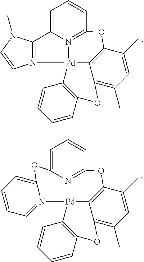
C1=C2N3=C(C=C1)OC1=C4[Pd]3(N3=C2N(C)C=C3)C2=C(C=CC=C2)OC4=C(C)C=C1C.C1=C2N3=C(C=C1)OC1=C4[Pd]3(C3=C(C=CC=C3)OC4=C(C)C=C1C)N1=CC=CC=C1O2
